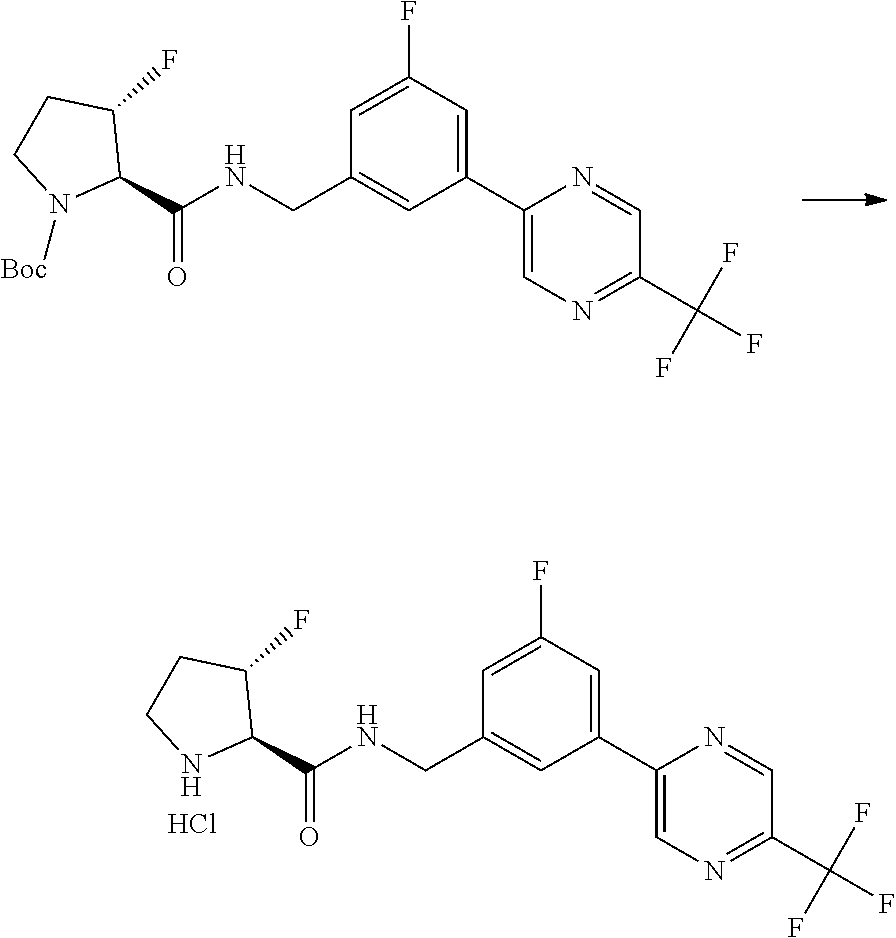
C1(C(NCC2=CC(C3=CN=C(C(F)(F)F)C=N3)=CC(F)=C2)=O)C(F)CCN1[Boc].C1(C(NCC2=CC(C3=CN=C(C(F)(F)F)C=N3)=CC(F)=C2)=O)C(F)CCN1.Cl
